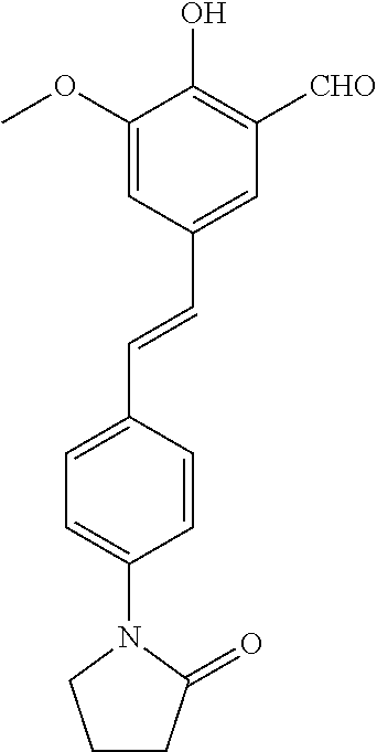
C1=C(OC)C(O)=C([CHO])C=C1C=CC1=CC=C(N2CCCC2=O)C=C1
